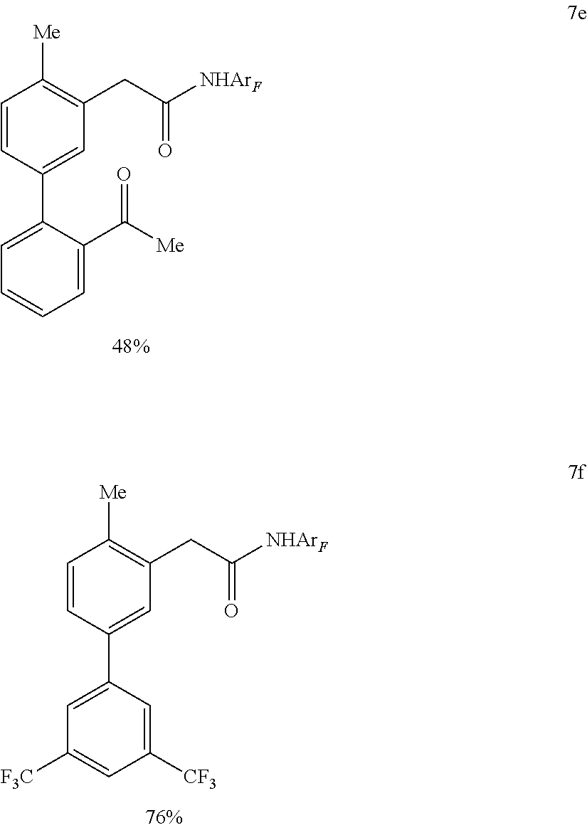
C1=CC(C2=CC=CC=C2C(=O)[Me])=CC(CC([NHArF])=O)=C1[Me].C1=CC(C2=CC([F3C])=CC([CF3])=C2)=CC(CC([NHArF])=O)=C1[Me]
